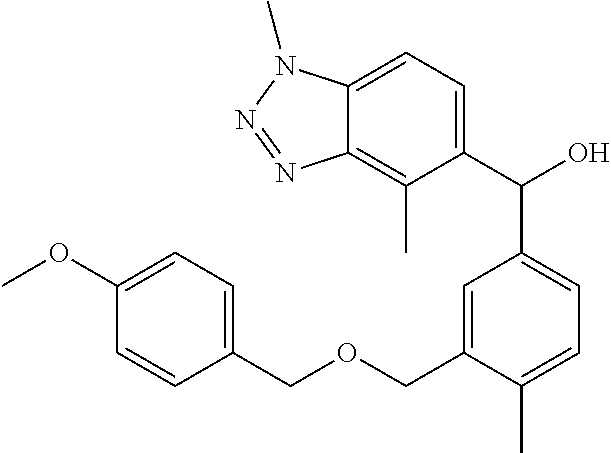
COC1=CC=C(COCC2=CC(C(C3=CC=C4C(=C3C)N=NN4C)O)=CC=C2C)C=C1
